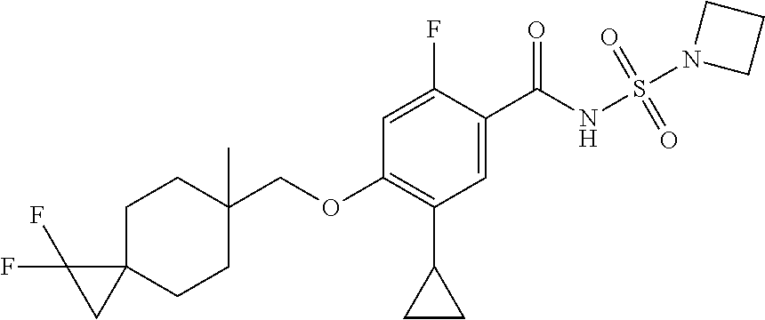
C1C2(CCC(C)(COC3=C(C4CC4)C=C(C(NS(N4CCC4)(=O)=O)=O)C(F)=C3)C1)C(F)(F)C2
